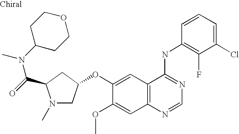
C1(Cl)=CC=CC(NC2=NC=NC3=C2C=C(OC2CN(C)C(C(=O)N(C)C4CCOCC4)C2)C(OC)=C3)=C1F
